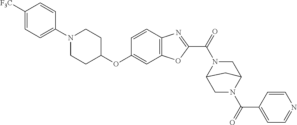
C1([F3C])=CC=C(N2CCC(OC3=CC4=C(C=C3)N=C(C(=O)N3C5CN(C(C6=CC=NC=C6)=O)C(C3)C5)O4)CC2)C=C1
